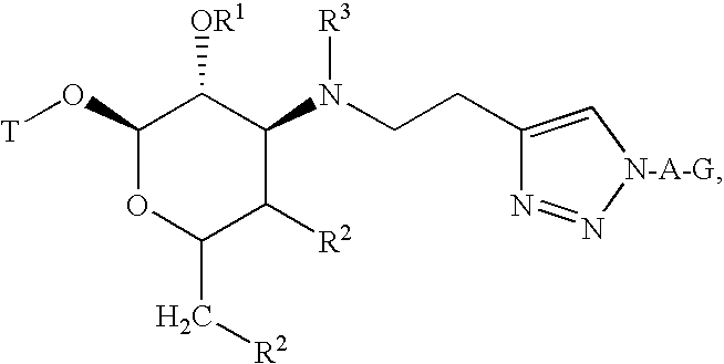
C1(O[T])OC(C[R2])C([R2])C(N(CCC2=C[N-A-G]N=N2)[R3])C1[OR1]
